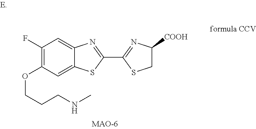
C1(F)=C(OCCCNC)C=C2C(=C1)N=C(C1=NC([COOH])CS1)S2
